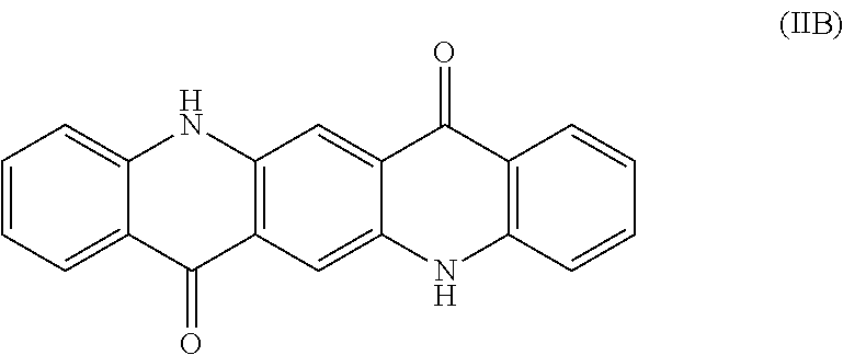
C1=C2C(=CC=C1)NC1=C(C2=O)C=C2C(=C1)C(=O)C1=C(N2)C=CC=C1
